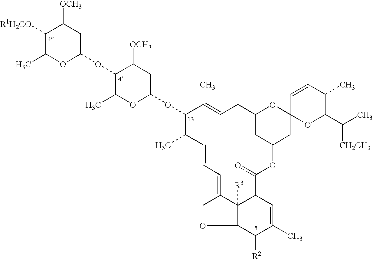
C1([R1H2CO])C(C)OC(OC2C(C)OC(OC3C(C)C=CC=C4C5([R3])C(C(=O)OC6CC(CC=C3C)OC3(C6)OC(C(C)[CH2CH3])C(C)C=C3)C=C(C)C([R2])C5OC4)CC2[OCH3])CC1[OCH3]
